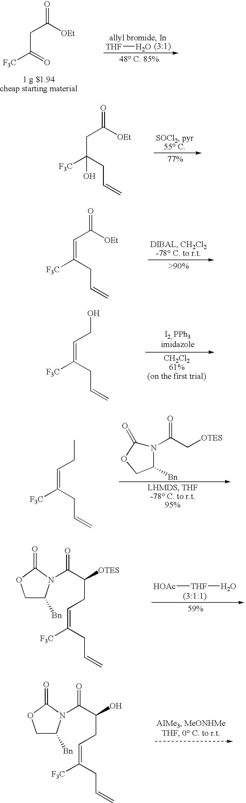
[F3C]C(CC=C)(O)CC([OEt])=O.[F3C]C(CC=C)=CC([OEt])=O.[F3C]C(CC=C)=CCO.N1(C(C[OTES])=O)C([Bn])COC1=O.[F3C]C(CC=C)=CCC.[HOAc][THF]O.C1C([Bn])N(C(C(CC=C([F3C])CC=C)[OTES])=O)C(=O)O1.C1C([Bn])N(C(C(CC=C([F3C])CC=C)O)=O)C(=O)O1.[F3C]C(=O)CC([OEt])=O.[THF]O
